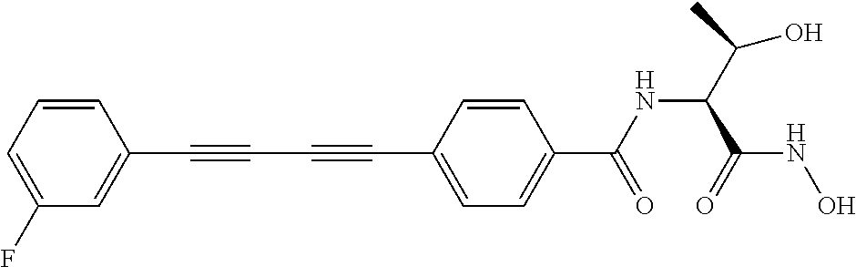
C1=CC=C(F)C=C1C#CC#CC1=CC=C(C(NC(C(O)C)C(=O)NO)=O)C=C1
